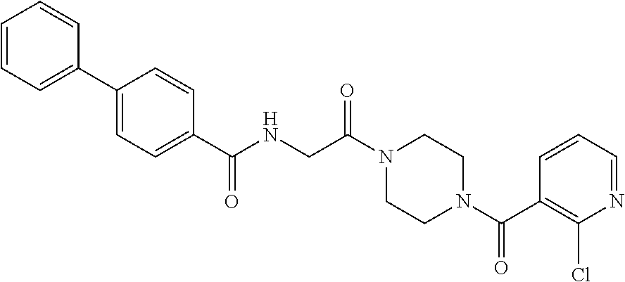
N1(C(CNC(=O)C2=CC=C(C3=CC=CC=C3)C=C2)=O)CCN(C(C2=C(Cl)N=CC=C2)=O)CC1
